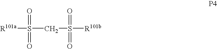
[R101a]S(=O)(CS(=O)([R101b])=O)=O
